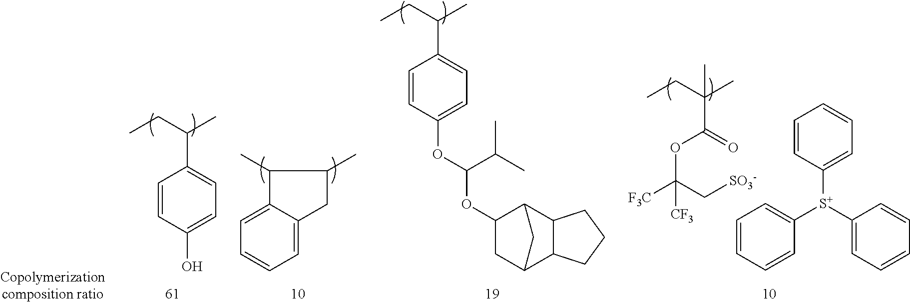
CCC(C)C1=CC=C(O)C=C1.C1=C2C(=CC=C1)C(C)C(C)C2.CCC(C)C1=CC=C(OC(OC2CC3C4C(C2C3)CCC4)C(C)C)C=C1.CC(C(=O)OC([F3C])([CF3])C[SO3-])(C)CC.C1=CC([S+](C2=CC=CC=C2)C2=CC=CC=C2)=CC=C1
